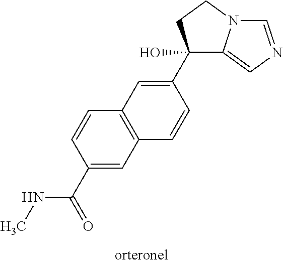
N(C(C1=CC2=C(C=C1)C=C(C1(O)C3=CN=CN3CC1)C=C2)=O)C
